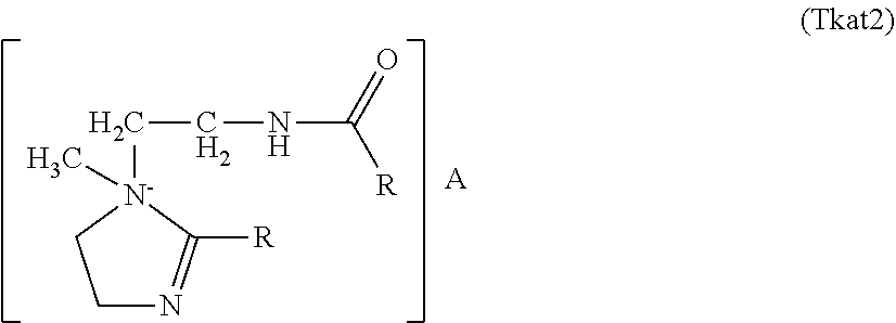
C1N=C([R])[N-](CCNC([R])=O)(C)C1.[A]
